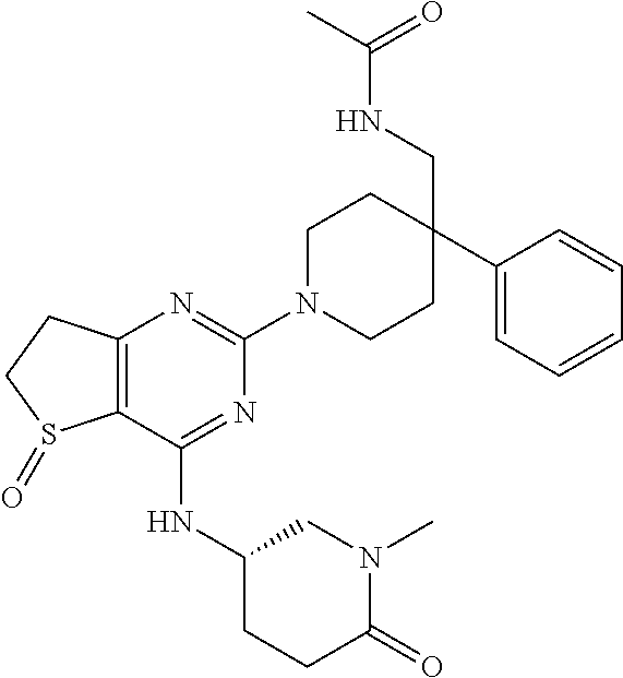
C12=C(C(NC3CCC(=O)N(C)C3)=NC(N3CCC(C4=CC=CC=C4)(CNC(C)=O)CC3)=N1)S(=O)CC2
